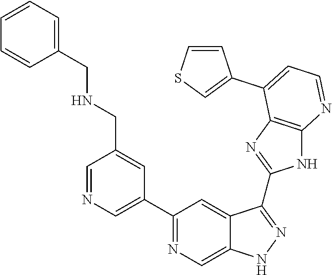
C1=NC=C(C2=NC=C3C(=C2)C(C2=NC4=C(N2)N=CC=C4C2=CSC=C2)=NN3)C=C1CNCC1=CC=CC=C1
